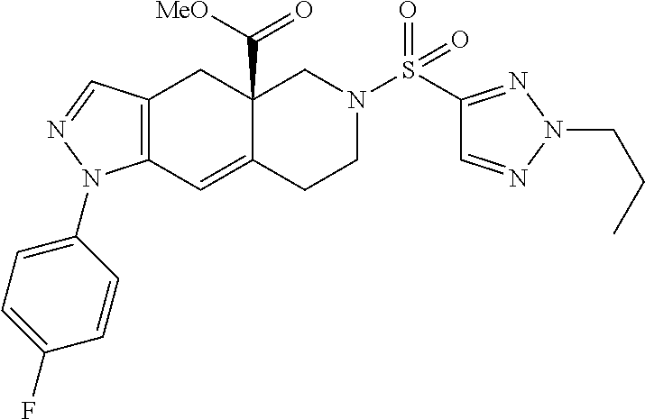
C12=C(C=NN1C1=CC=C(F)C=C1)CC1(C(=O)[MeO])C(=C2)CCN(S(C2=NN(CCC)N=C2)(=O)=O)C1
